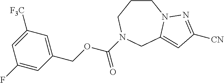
C1CCN(C(OCC2=CC([F3C])=CC(F)=C2)=O)CC2=CC([CN])=NN12
